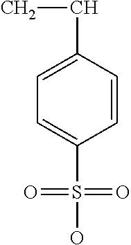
CCC1=CC=C(S(=O)(=O)O)C=C1
